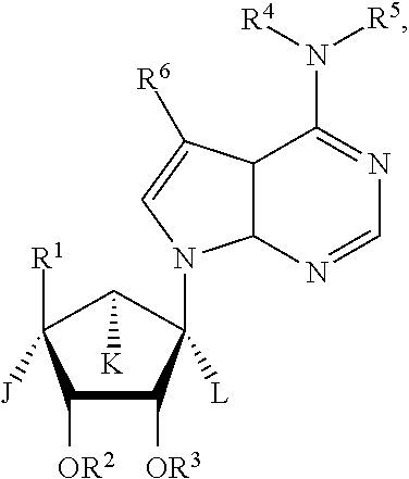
C1([OR2])C([OR3])C([L])(N2C3C(C(N([R5])[R4])=NC=N3)C([R6])=C2)C([K])C1([J])[R1]
